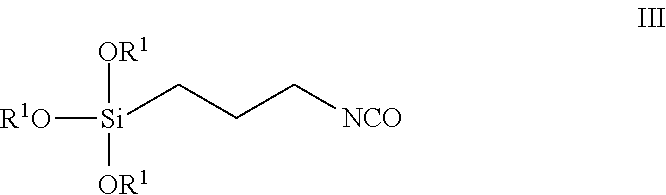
[Si](CCC[NCO])([R1O])([OR1])[OR1]
